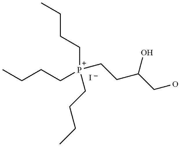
CCCC[P+](CCCC)(CCCC)CCC(CO)O.[I-]
